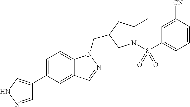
C1=NNC=C1C1=CC=C2C(=C1)C=NN2CC1CC(C)(C)N(S(C2=CC=CC([CN])=C2)(=O)=O)C1
